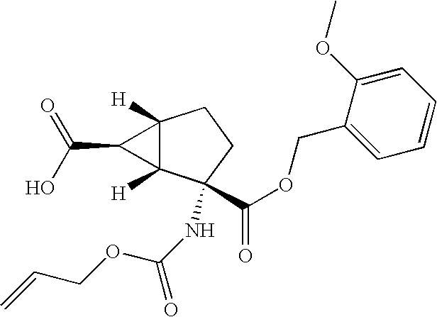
C12([H])C([H])(C(NC(=O)OCC=C)(C(OCC3=CC=CC=C3OC)=O)CC1)C2C(O)=O
